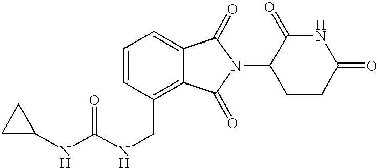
C1=CC=C2C(=C1CNC(NC1CC1)=O)C(=O)N(C1CCC(=O)NC1=O)C2=O
